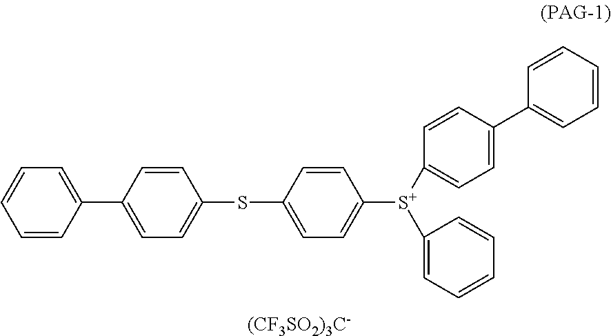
C1=CC(C2=CC=C(SC3=CC=C([S+](C4=CC=CC=C4)C4=CC=C(C5=CC=CC=C5)C=C4)C=C3)C=C2)=CC=C1.[(CF3SO2)3C-]
